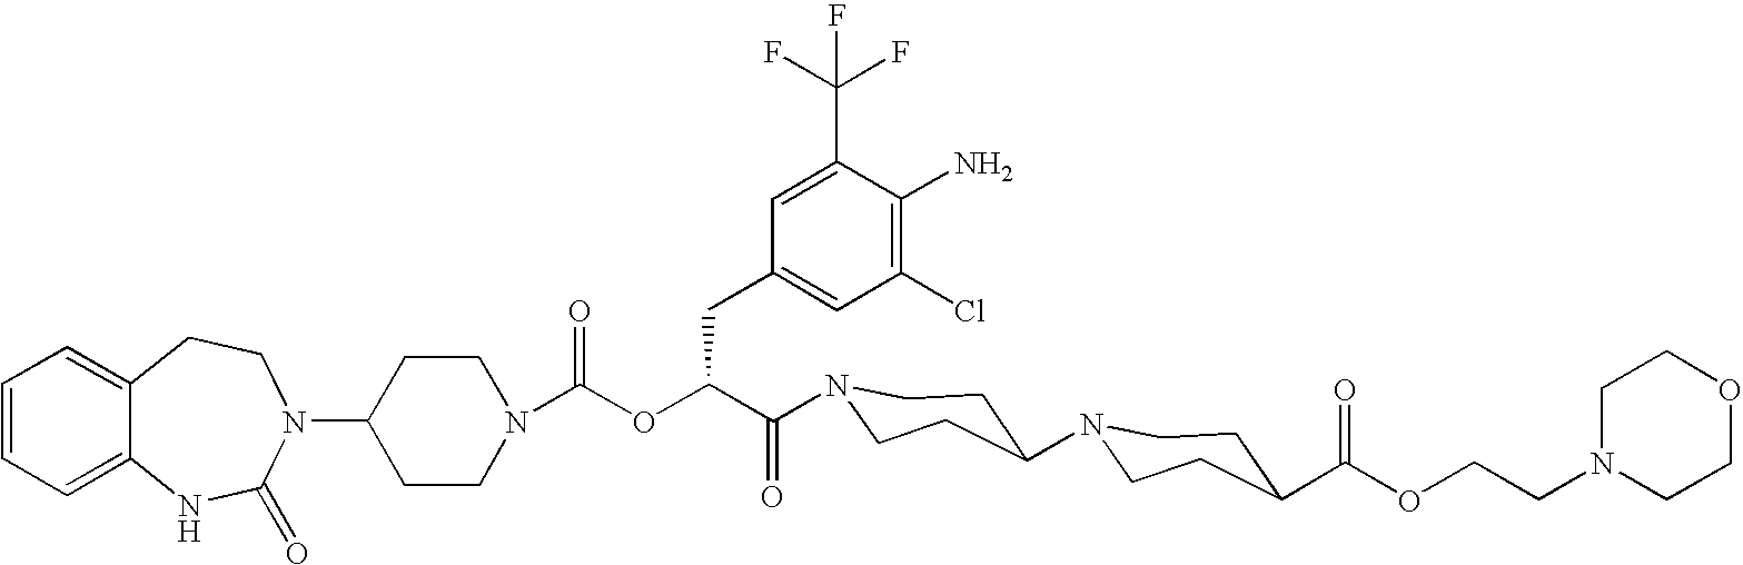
C1(N2C(=O)NC3=CC=CC=C3CC2)CCN(C(OC(C(=O)N2CCC(N3CCC(C(OCCN4CCOCC4)=O)CC3)CC2)CC2=CC(Cl)=C(N)C(C(F)(F)F)=C2)=O)CC1
